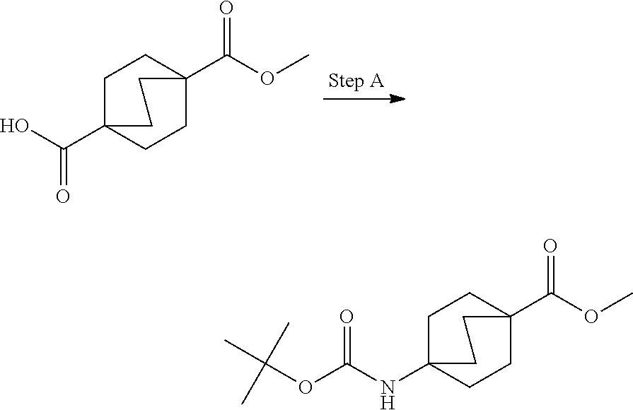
C1C2(C(=O)O)CCC(C(=O)OC)(C1)CC2.C1C2(NC(=O)OC(C)(C)C)CCC(C(=O)OC)(C1)CC2
